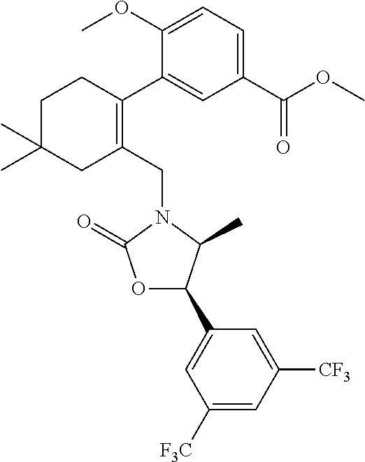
C1(CN2C(=O)OC(C3=CC([F3C])=CC([CF3])=C3)C2C)=C(C2=CC(C(OC)=O)=CC=C2OC)CCC(C)(C)C1
